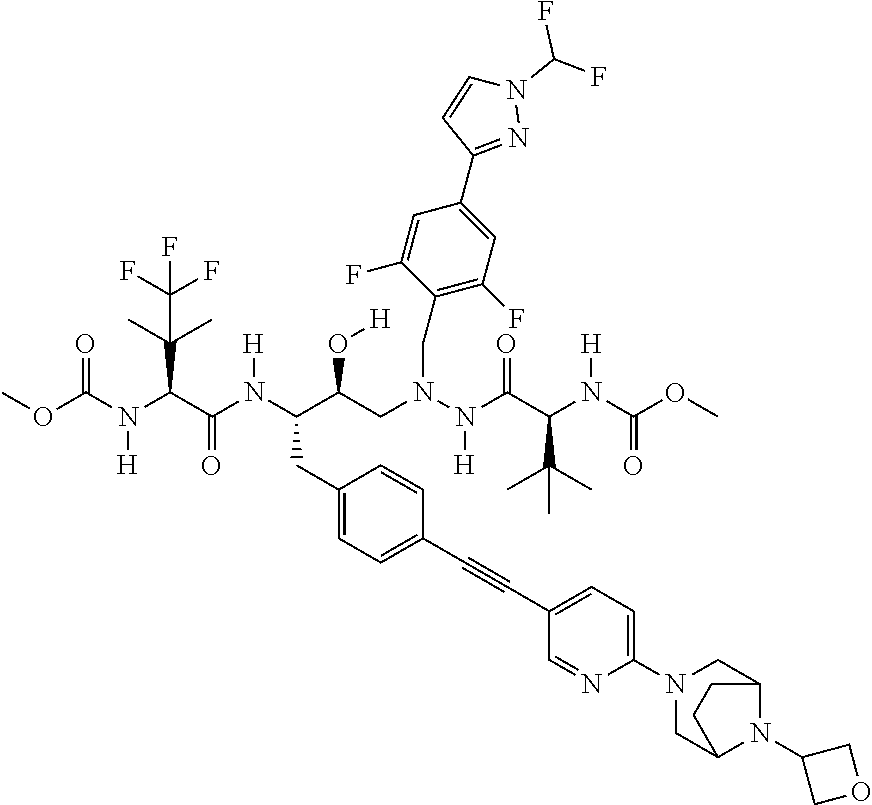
COC(N(C(C(N(C(C(CN(N(C(C(N(C(OC)=O)[H])C(C)(C)C)=O)[H])CC1=C(F)C=C(C2=NN(C(F)F)C=C2)C=C1F)O[H])CC1=CC=C(C#CC2=CC=C(N3CC4N(C5COC5)C(C3)CC4)N=C2)C=C1)[H])=O)C(C)(C)C(F)(F)F)[H])=O
